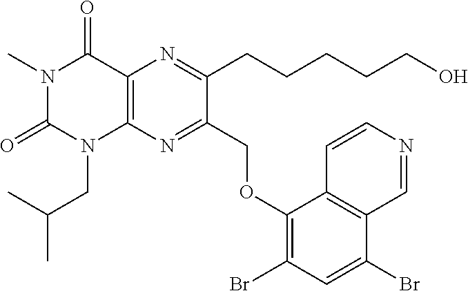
C12=C(N=C(COC3=C(Br)C=C(Br)C4=C3C=CN=C4)C(CCCCCO)=N1)N(CC(C)C)C(=O)N(C)C2=O
